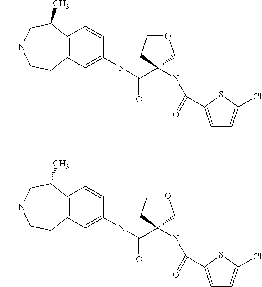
C12=C(C=C(NC(C3(NC(=O)C4=CC=C(Cl)S4)COCC3)=O)C=C1)CCN(C)CC2C.C12=C(C=C(NC(C3(NC(=O)C4=CC=C(Cl)S4)COCC3)=O)C=C1)CCN(C)CC2C
